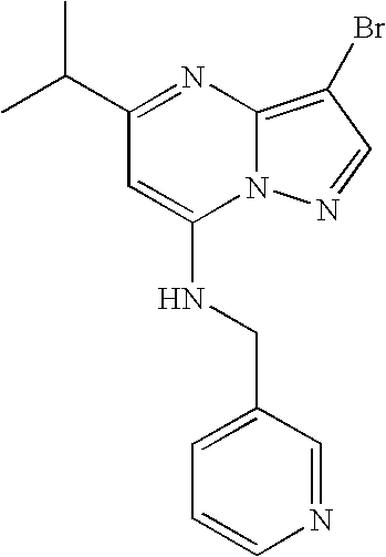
C1(C(C)C)=NC2=C(Br)C=NN2C(NCC2=CC=CN=C2)=C1
